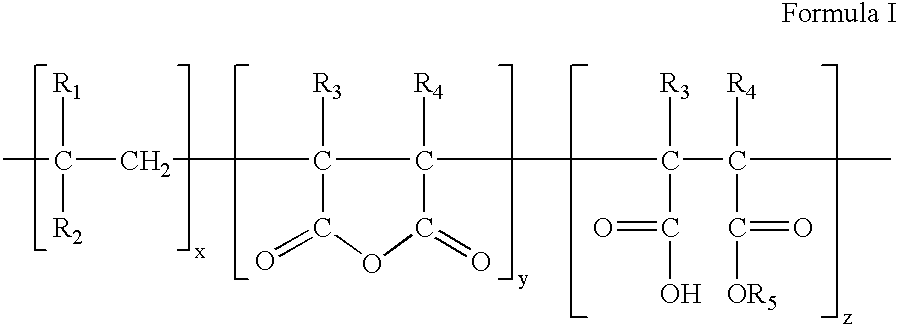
CC(CC1([R3])C(C(C([R4])(C(=O)[OR5])C)([R3])C(=O)O)([R4])C(=O)OC1=O)([R1])[R2]
